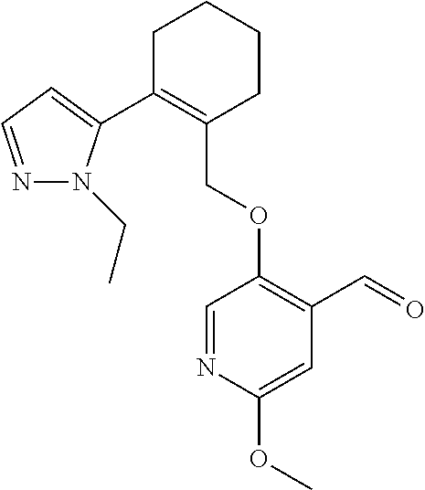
C1C(C2=CC=NN2CC)=C(COC2=C(C=O)C=C(OC)N=C2)CCC1
